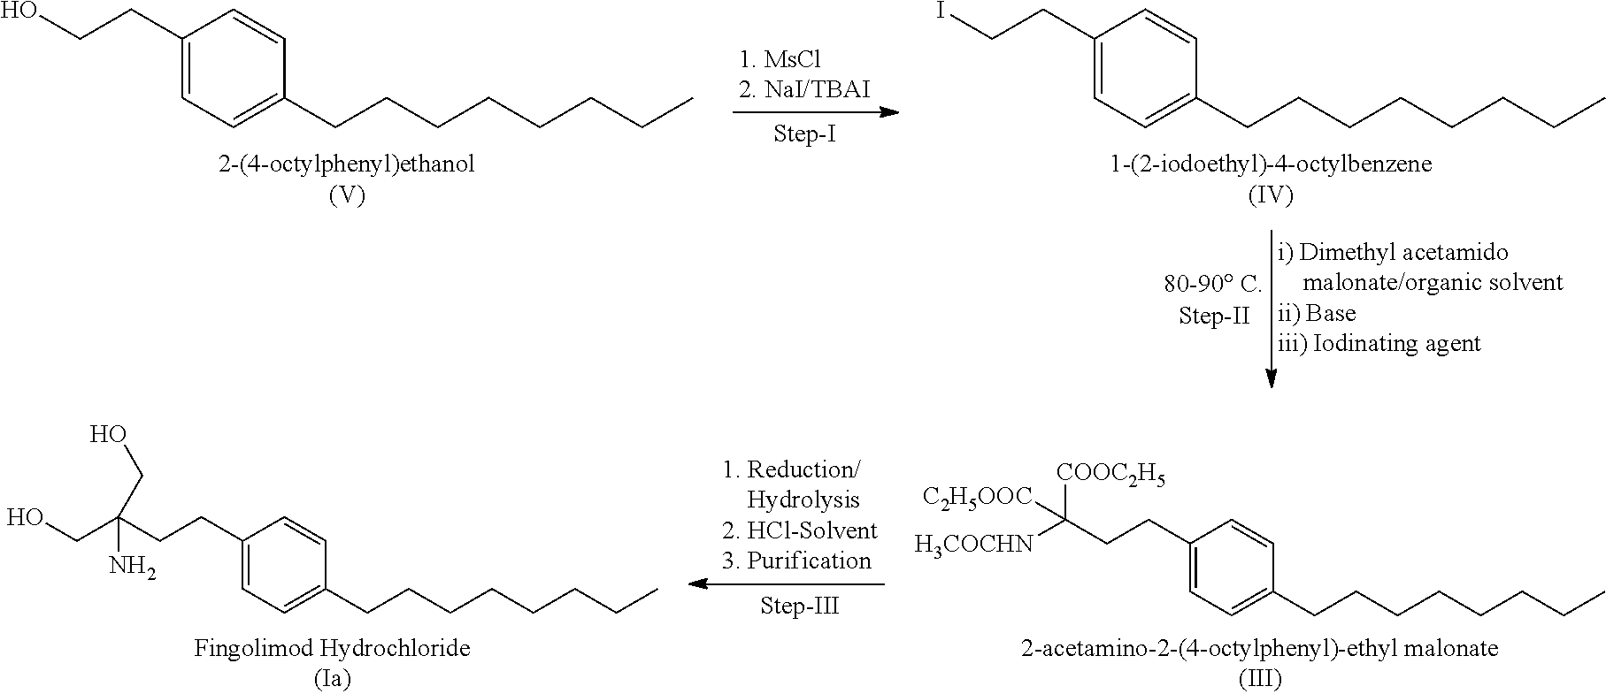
C1(CCO)=CC=C(CCCCCCCC)C=C1.C1(CCI)=CC=C(CCCCCCCC)C=C1.C1(CCC([COOC2H5])([H3COCHN])[C2H5OOC])=CC=C(CCCCCCCC)C=C1.C1(CCC(CO)(N)CO)=CC=C(CCCCCCCC)C=C1
